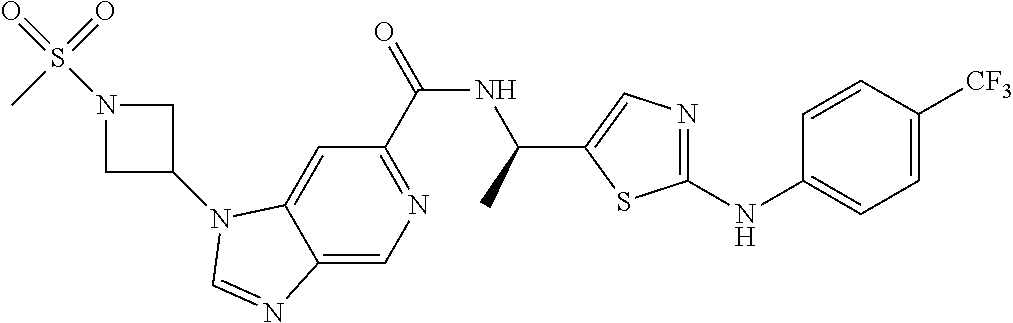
C1(C(=O)NC(C)C2=CN=C(NC3=CC=C([CF3])C=C3)S2)=NC=C2C(=C1)N(C1CN(S(=O)(=O)C)C1)C=N2
